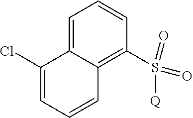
C1=C2C(=C(S(=O)(=O)[Q])C=C1)C=CC=C2Cl
